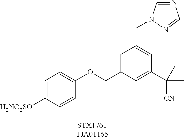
C1=C([H2NO2SO])C=CC(OCC2=CC(CN3C=NC=N3)=CC(C([CN])(C)C)=C2)=C1
